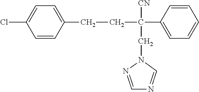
C(C([CN])(CN1N=CN=C1)C1=CC=CC=C1)CC1=CC=C(Cl)C=C1
